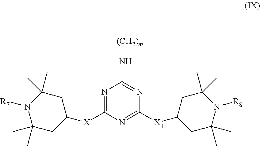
N1=C([X]C2CC(C)(C)N([R7])C(C)(C)C2)N=C([X1]C2CC(C)(C)N([R8])C(C)(C)C2)N=C1N[(CH2)m]C
